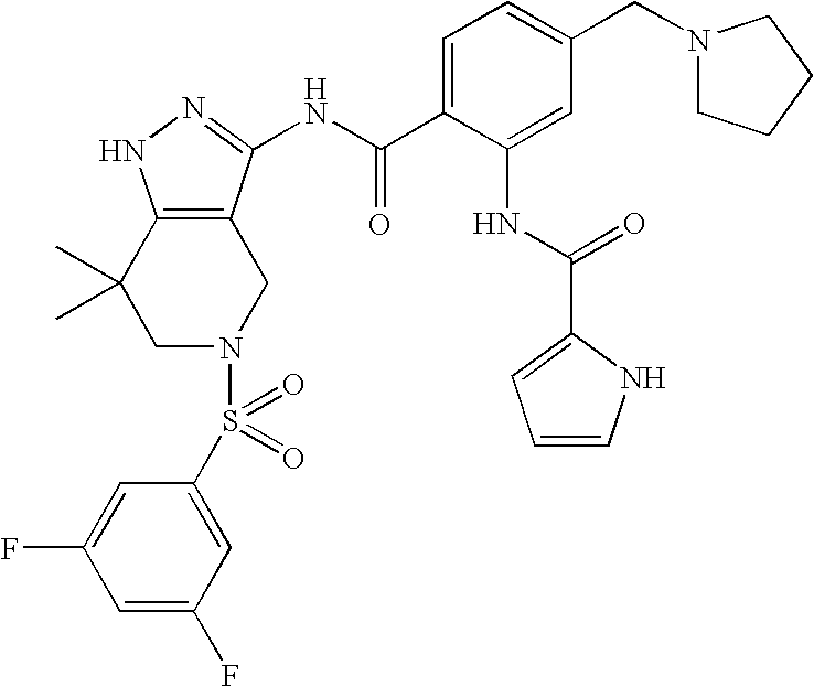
C1N(S(C2=CC(F)=CC(F)=C2)(=O)=O)CC2=C(C1(C)C)NN=C2NC(C1=CC=C(CN2CCCC2)C=C1NC(C1=CC=CN1)=O)=O
